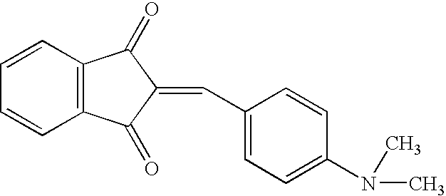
C(=C1C(=O)C2=C(C=CC=C2)C1=O)C1=CC=C(N(C)C)C=C1
